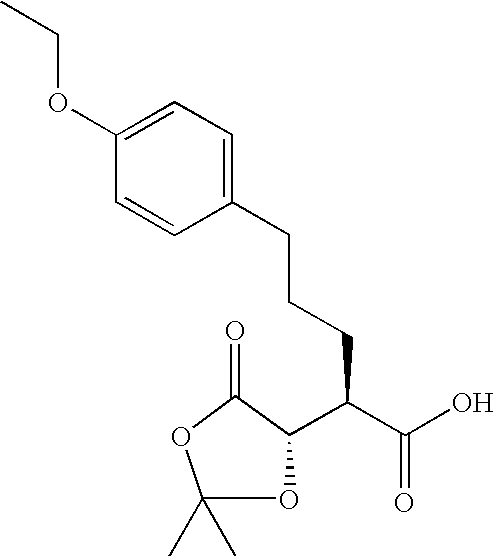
CCOC1=CC=C(CCCC(C(O)=O)C2OC(C)(C)OC2=O)C=C1
